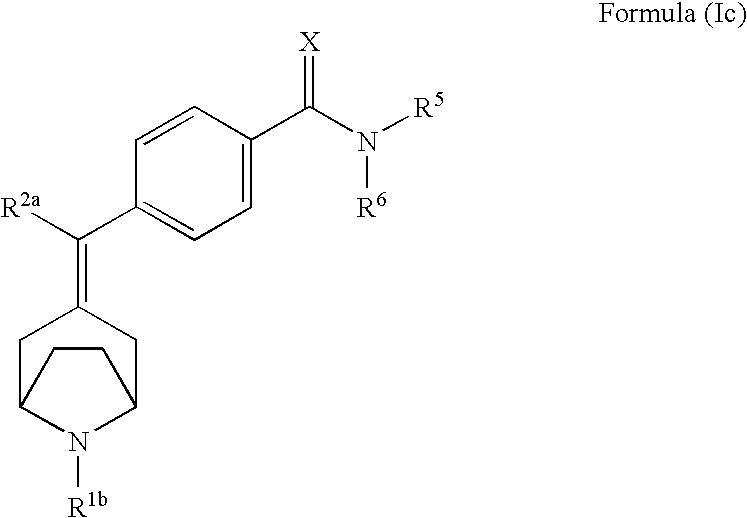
C1C2N([R1b])C(CC1=C([R2a])C1=CC=C(C(N([R6])[R5])=[X])C=C1)CC2
